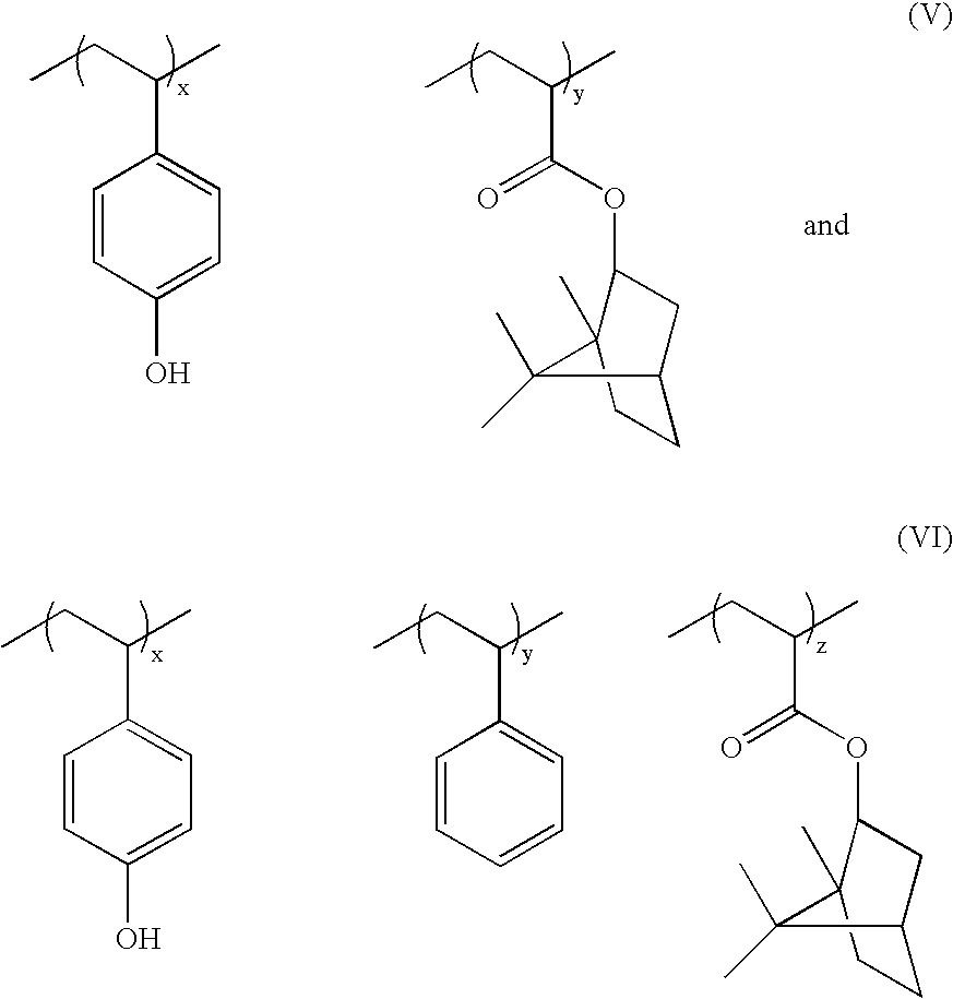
C1=CC(O)=CC=C1C(CC)C.C(C(OC1CC2CCC1(C)C2(C)C)=O)(CC)C.C1=CC(O)=CC=C1C(CC)C.C1=CC=CC=C1C(CC)C.C(C(OC1CC2CCC1(C)C2(C)C)=O)(CC)C
